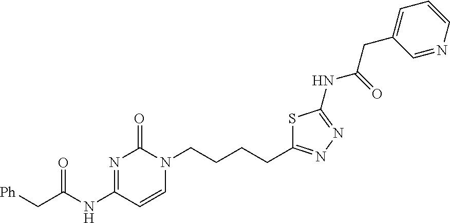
[Ph]CC(=O)NC1=NC(=O)N(CCCCC2=NN=C(NC(=O)CC3=CC=CN=C3)S2)C=C1
